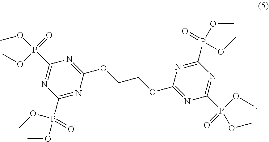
C1(P(OC)(OC)=O)=NC(OCCOC2=NC(P(=O)(OC)OC)=NC(P(=O)(OC)OC)=N2)=NC(P(=O)(OC)OC)=N1
